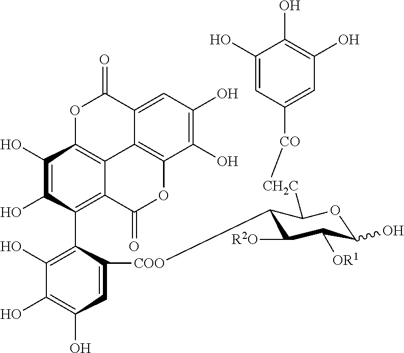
C1([R2O])C([OR1])C(O)OC([CH2C][CO]C2=CC(O)=C(O)C(O)=C2)C1[COO]C1=CC(O)=C(O)C(O)=C1C1=C2C3=C(C(O)=C1O)OC(=O)C1=CC(O)=C(O)C(=C13)OC2=O
